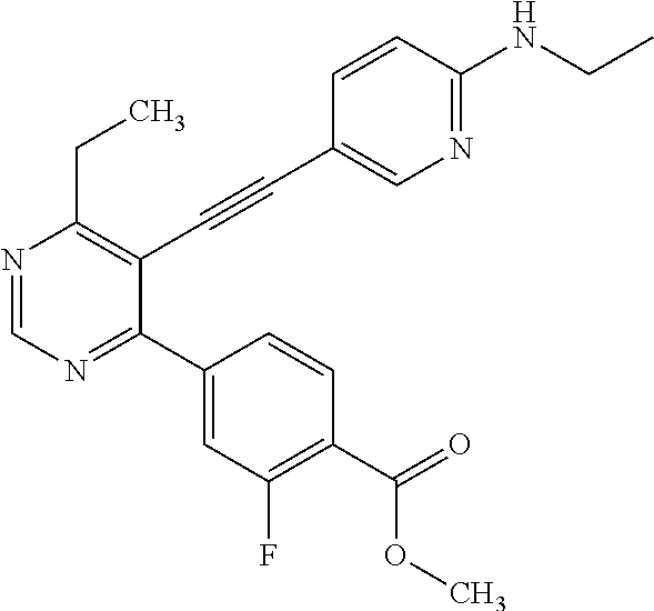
N1=CN=C(C2=CC(F)=C(C(=O)OC)C=C2)C(C#CC2=CN=C(NCC)C=C2)=C1CC
